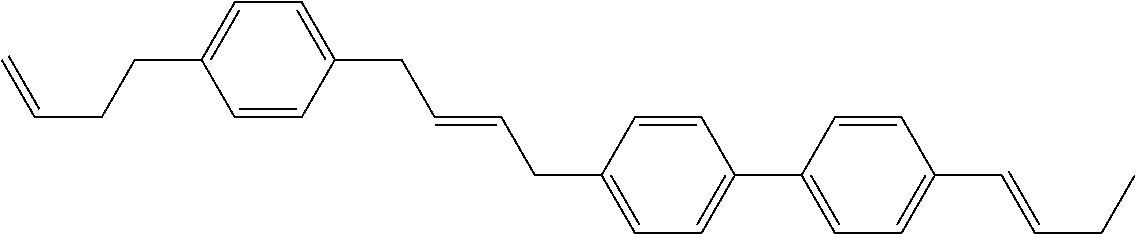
C1=CC(CC=CCC2=CC=C(C3=CC=C(C=CCC)C=C3)C=C2)=CC=C1CCC=C
